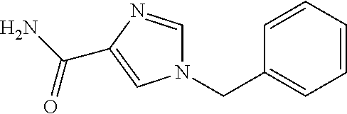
C1=CC=CC(CN2C=NC(C(=O)N)=C2)=C1
